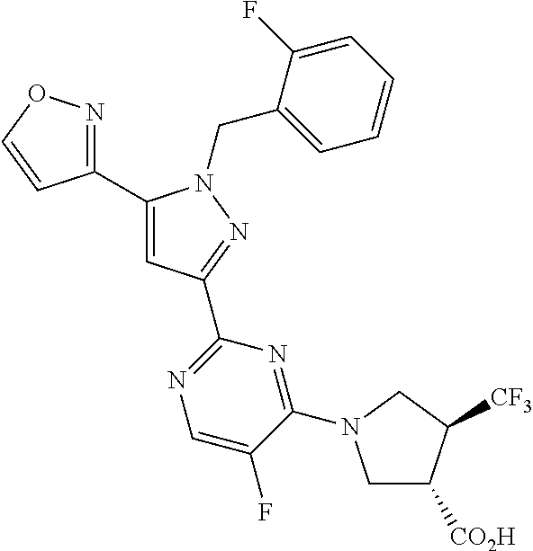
C1(C2=NOC=C2)=CC(C2=NC=C(F)C(N3CC([CO2H])C([CF3])C3)=N2)=NN1CC1=CC=CC=C1F
